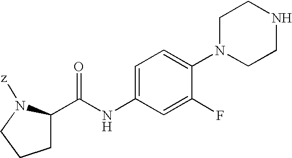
C1=C(NC(=O)C2CCCN2[z])C=C(F)C(N2CCNCC2)=C1
